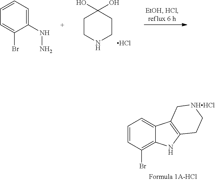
C1=CC=C(Br)C(NN)=C1.C1CNCCC1(O)O.Cl.C1=CC(Br)=C2C(=C1)C1=C(N2)CC[NHHCl]C1
